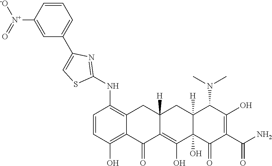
C1=CC(O)=C2C(=C1NC1=NC(C3=CC=CC([N+](=O)[-O])=C3)=CS1)CC1([H])C(=C(O)C3(O)C([H])(C1)C(N(C)C)C(O)=C(C(N)=O)C3=O)C2=O
